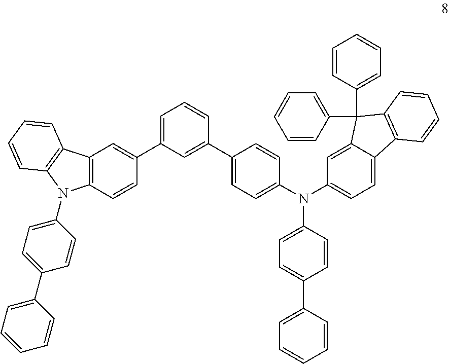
C12=C(C=CC(C3=CC=CC(C4=CC=C(N(C5=CC=C6C(=C5)C(C5=CC=CC=C5)(C5=CC=CC=C5)C5=C6C=CC=C5)C5=CC=C(C6=CC=CC=C6)C=C5)C=C4)=C3)=C1)N(C1=CC=C(C3=CC=CC=C3)C=C1)C1=C2C=CC=C1
